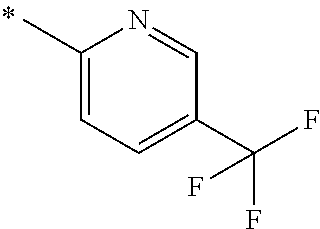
CC1=CC=C(C(F)(F)F)C=N1
